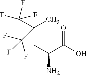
FC(C(CC(N)C(O)=O)(C)C(F)(F)F)(F)F
